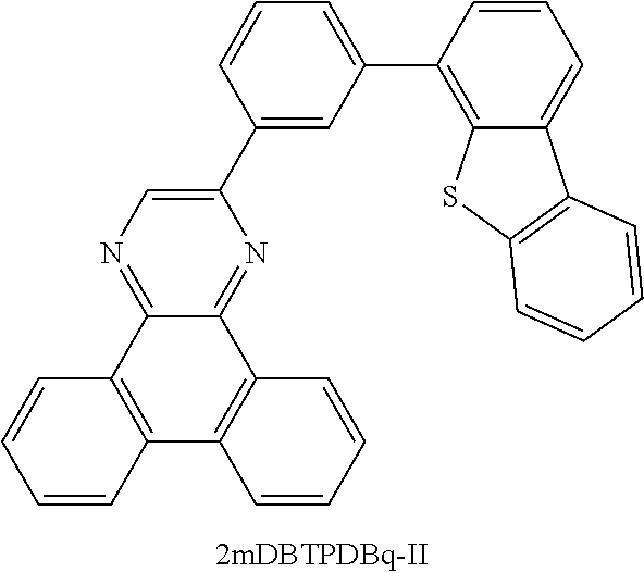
C1=C(C2=CN=C3C(=N2)C2=C(C4=C3C=CC=C4)C=CC=C2)C=CC=C1C1=C2C(=CC=C1)C1=C(S2)C=CC=C1
